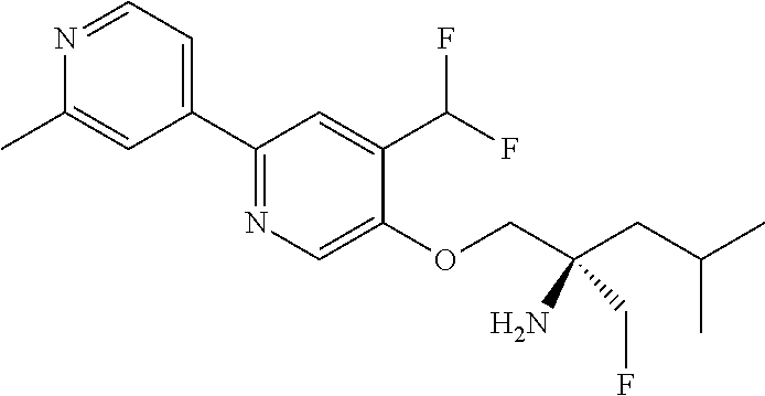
C1(C2=CC=NC(C)=C2)=NC=C(OCC(CC(C)C)(CF)N)C(C(F)F)=C1
